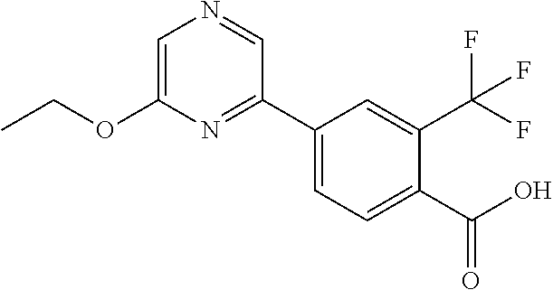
C1=C(OCC)N=C(C2=CC=C(C(O)=O)C(C(F)(F)F)=C2)C=N1
